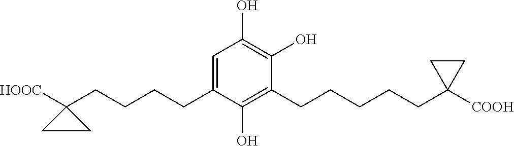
C(CCCC1([HOOC])CC1)C1=CC(O)=C(O)C(CCCCCC2([COOH])CC2)=C1O
